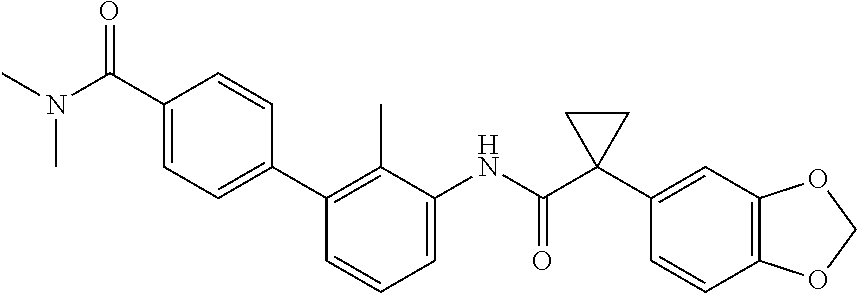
C1=C(NC(C2(C3=CC4=C(C=C3)OCO4)CC2)=O)C(C)=C(C2=CC=C(C(N(C)C)=O)C=C2)C=C1
